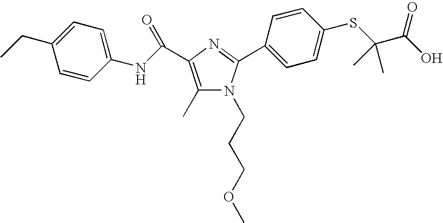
C1(C)=C(C(NC2=CC=C(CC)C=C2)=O)N=C(C2=CC=C(SC(C(O)=O)(C)C)C=C2)N1CCCOC
